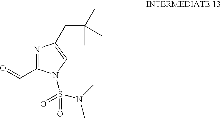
N1=C(C=O)N(S(=O)(N(C)C)=O)C=C1CC(C)(C)C
